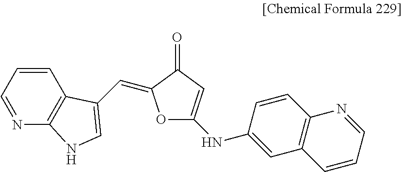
C1=CC=NC2=C1C(C=C1OC(NC3=CC4=C(C=C3)N=CC=C4)=CC1=O)=CN2
